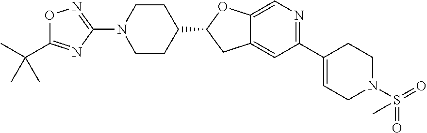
C1(C2=CCN(S(=O)(=O)C)CC2)=NC=C2C(=C1)CC(C1CCN(C3=NOC(C(C)(C)C)=N3)CC1)O2
